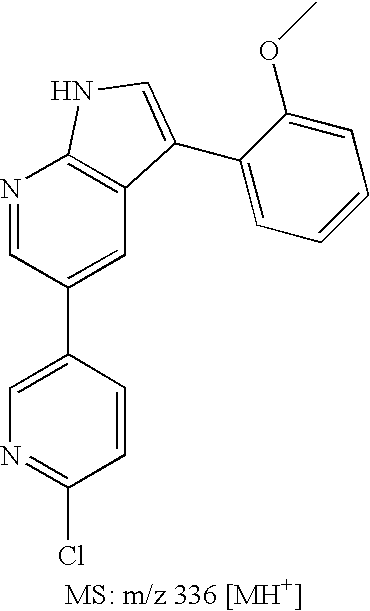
C1=C(C2=CC3=C(N=C2)NC=C3C2=CC=CC=C2OC)C=CC(Cl)=N1
